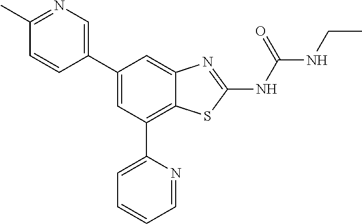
C1(C)=NC=C(C2=CC(C3=CC=CC=N3)=C3C(=C2)N=C(NC(NCC)=O)S3)C=C1
